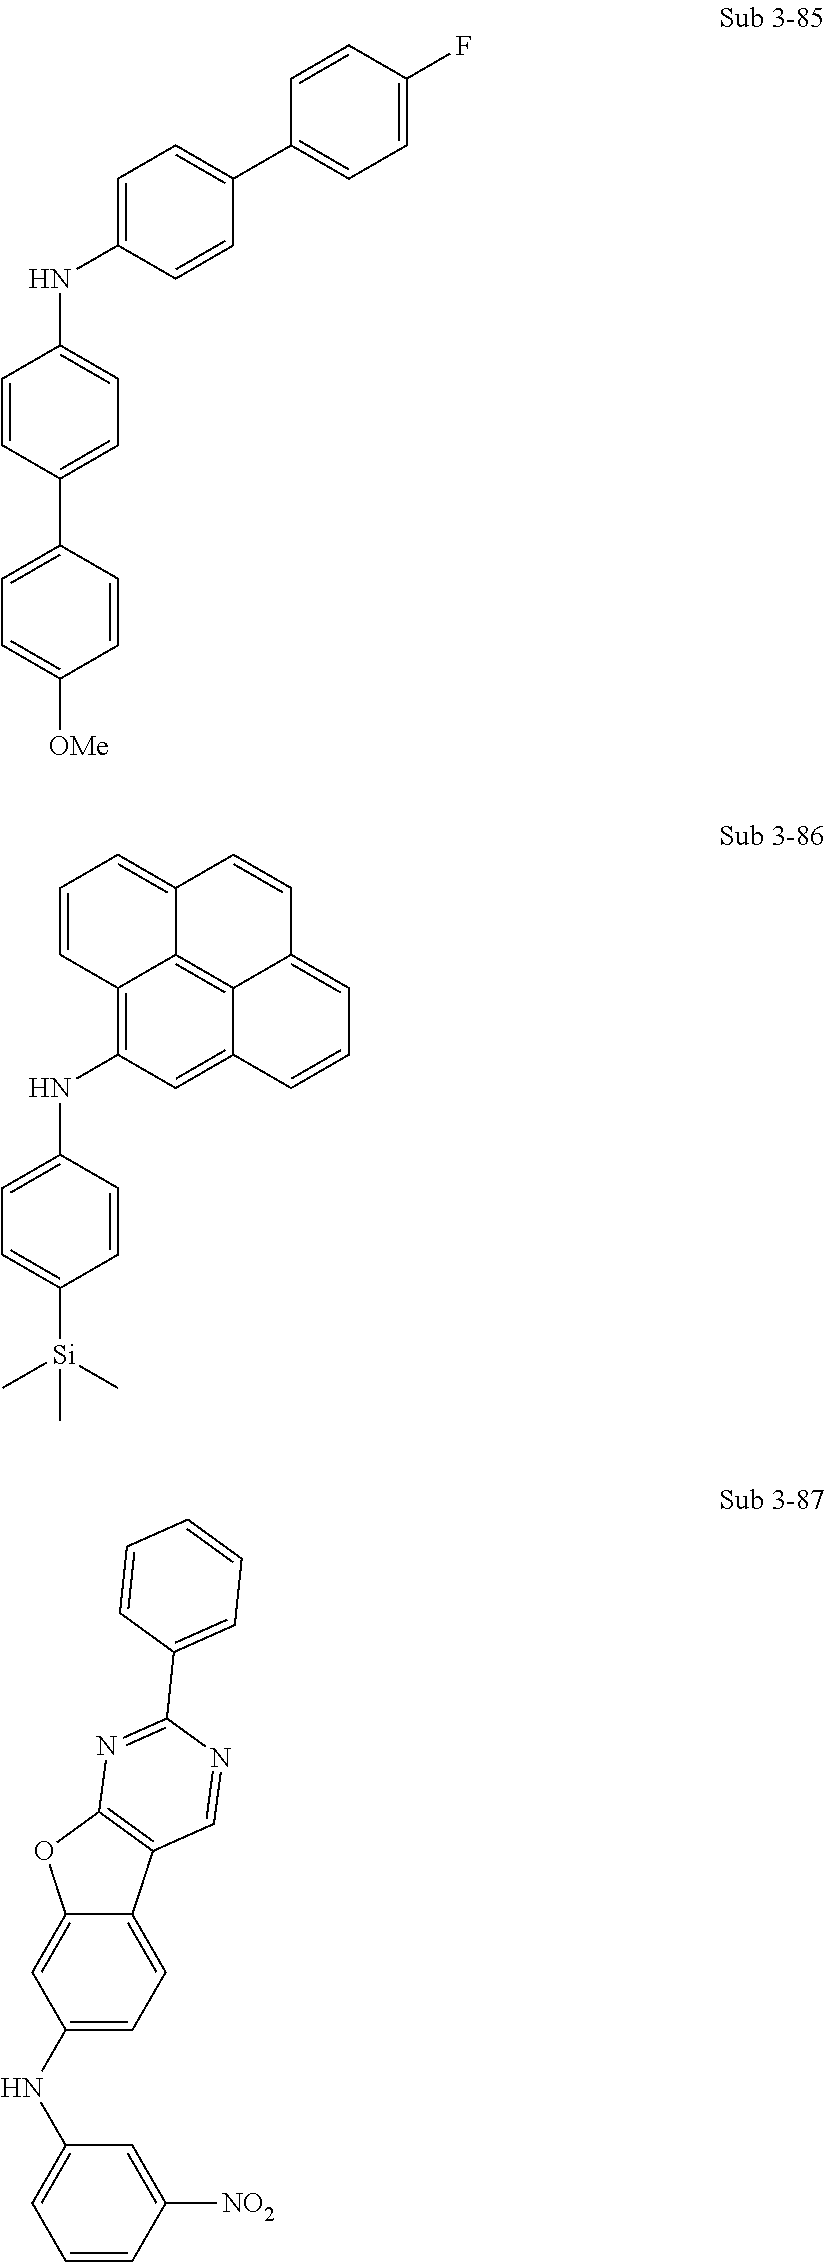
C1=C(NC2=CC=C(C3=CC=C([OMe])C=C3)C=C2)C=CC(C2=CC=C(F)C=C2)=C1.C12=C(NC3=CC=C([Si](C)(C)C)C=C3)C=C3C4=C1C(=CC=C2)C=CC4=CC=C3.C1=CC([NO2])=CC(NC2=CC=C3C(=C2)OC2=C3C=NC(C3=CC=CC=C3)=N2)=C1
